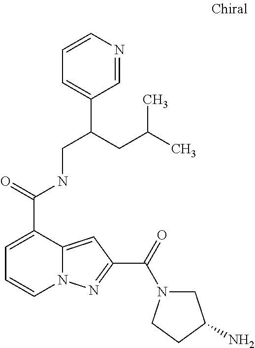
C1=C(C(=O)NCC(C2=CC=CN=C2)CC(C)C)C2=CC(C(=O)N3CC(N)CC3)=NN2C=C1
